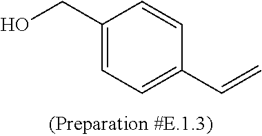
C1(CO)=CC=C(C=C)C=C1
